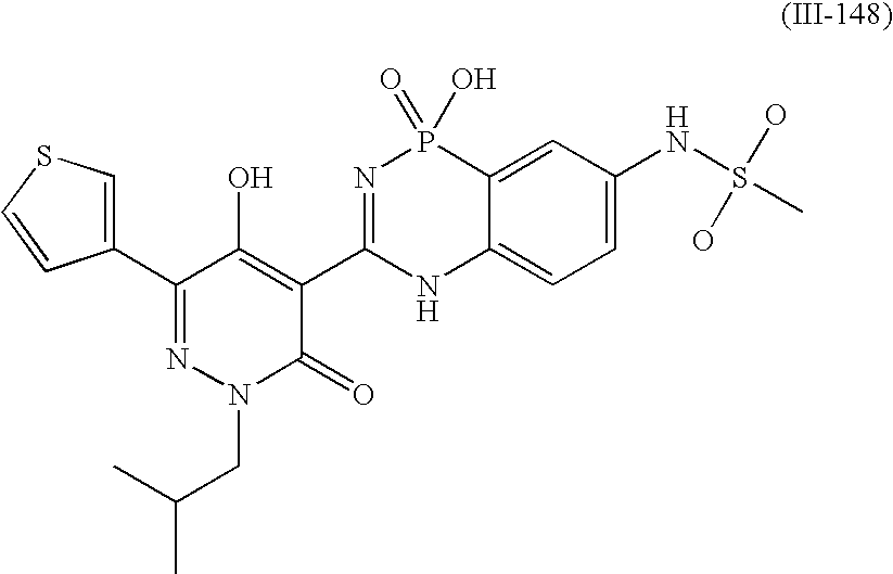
C1(C2=NN(CC(C)C)C(=O)C(C3=NP(=O)(O)C4=CC(NS(C)(O)O)=CC=C4N3)=C2O)=CSC=C1
